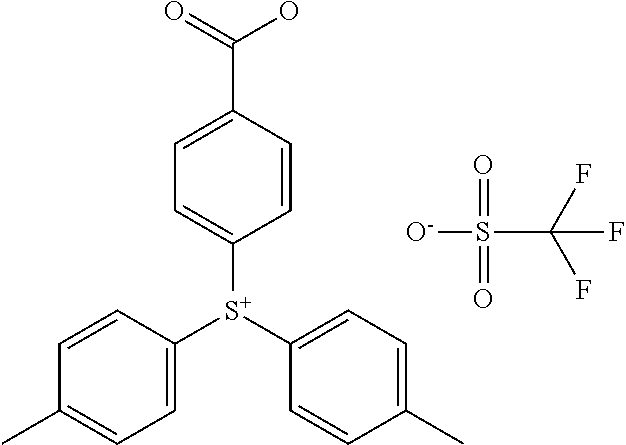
FC(F)(F)S([O-])(=O)=O.C1(C)=CC=C([S+](C2=CC=C(C)C=C2)C2=CC=C(C(O)=O)C=C2)C=C1
